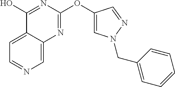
C1=NC=C2C(=C1)C(O)=NC(OC1=CN(CC3=CC=CC=C3)N=C1)=N2
